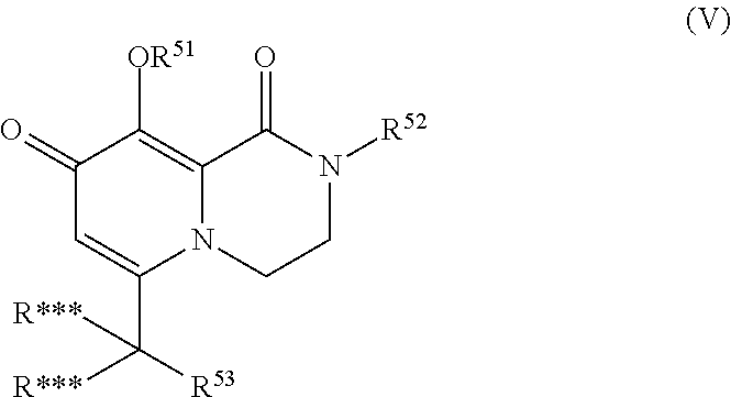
C1(=O)C=C(C([R***])([R53])[R***])N2C(=C1[OR51])C(=O)N([R52])CC2
